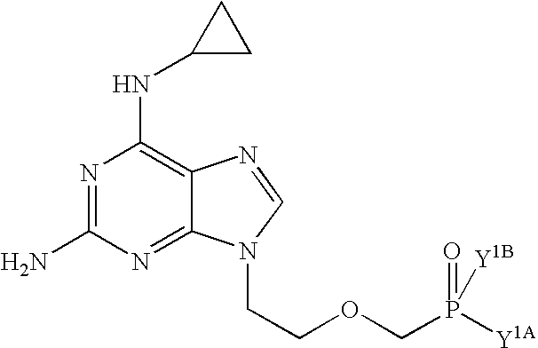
N1=C(N)N=C2C(=C1NC1CC1)N=CN2CCOCP([Y1A])(=O)[Y1B]
